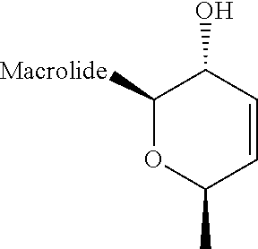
C1([Macrolide])OC(C)C=CC1O
